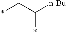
C(*)(C*)[n-Bu]
